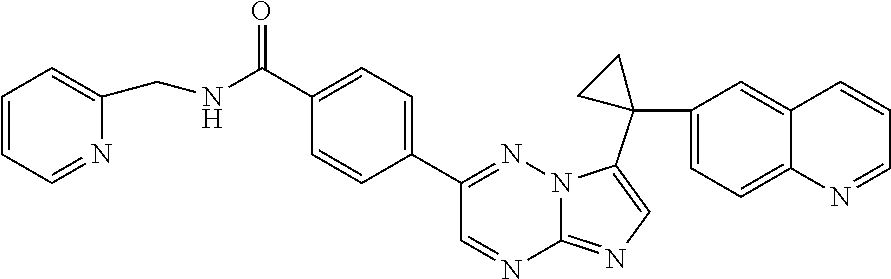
C1(C(NCC2=CC=CC=N2)=O)=CC=C(C2=NN3C(=NC=C3C3(C4=CC=C5C(=C4)C=CC=N5)CC3)N=C2)C=C1
